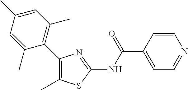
C1=CC(C(NC2=NC(C3=C(C)C=C(C)C=C3C)=C(C)S2)=O)=CC=N1
